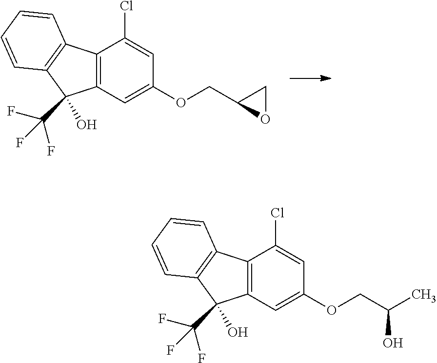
C12=C(C=C(OCC3OC3)C=C1Cl)C(C(F)(F)F)(O)C1=C2C=CC=C1.C12=C(C=C(OCC(O)C)C=C1Cl)C(C(F)(F)F)(O)C1=C2C=CC=C1
